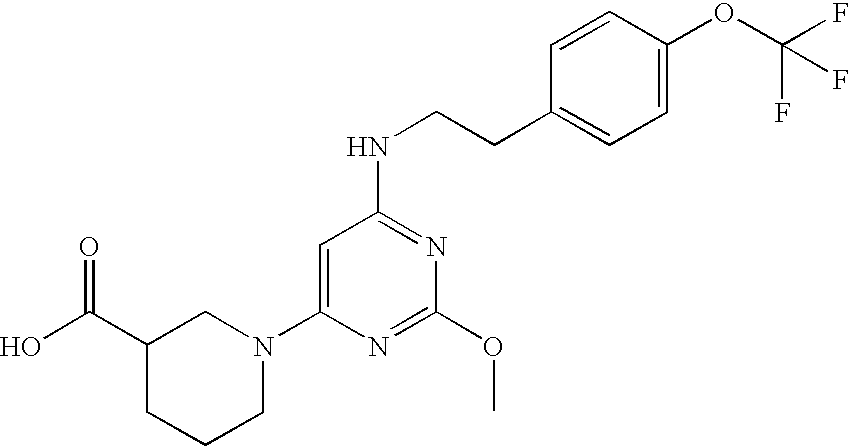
C1(C(O)=O)CCCN(C2=CC(NCCC3=CC=C(OC(F)(F)F)C=C3)=NC(OC)=N2)C1
